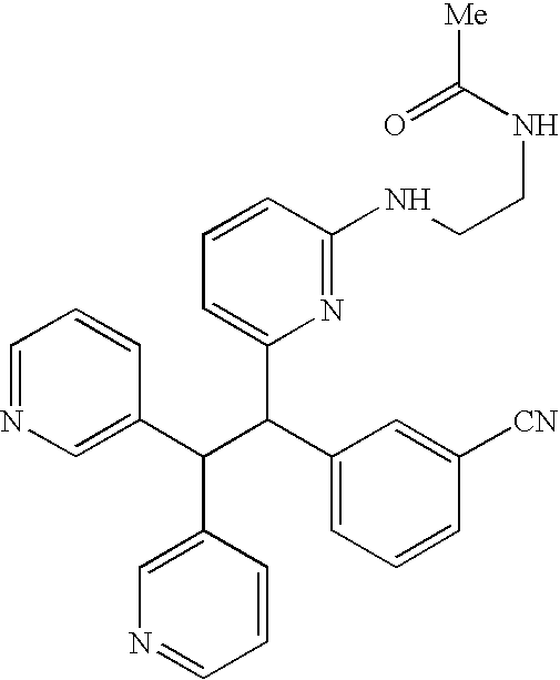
C1=NC=C(C(C(C2=CC=CC([CN])=C2)C2=CC=CC(NCCNC([Me])=O)=N2)C2=CN=CC=C2)C=C1
